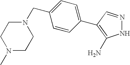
N1(C)CCN(CC2=CC=C(C3=C(N)NN=C3)C=C2)CC1
